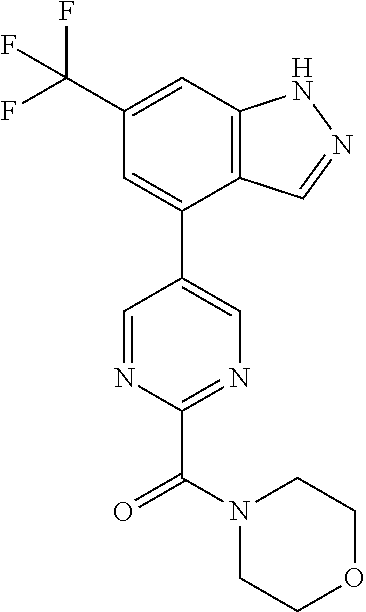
C12=C(C=C(C(F)(F)F)C=C1C1=CN=C(C(=O)N3CCOCC3)N=C1)NN=C2
